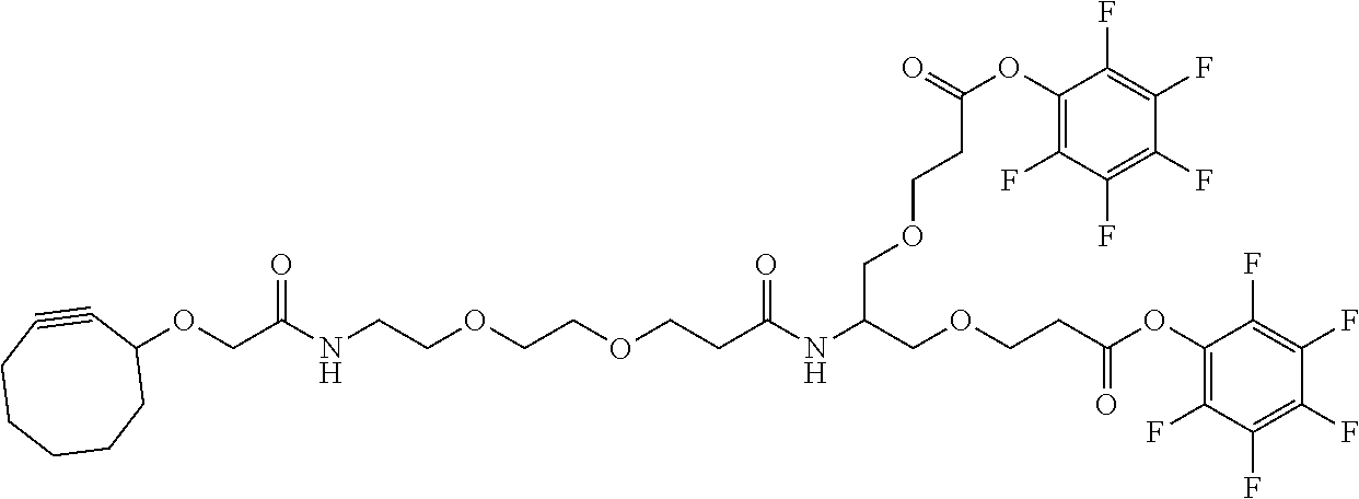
C(C(NC(COCCC(OC1=C(F)C(F)=C(F)C(F)=C1F)=O)COCCC(OC1=C(F)C(F)=C(F)C(F)=C1F)=O)=O)COCCOCCNC(COC1C#CCCCCC1)=O
